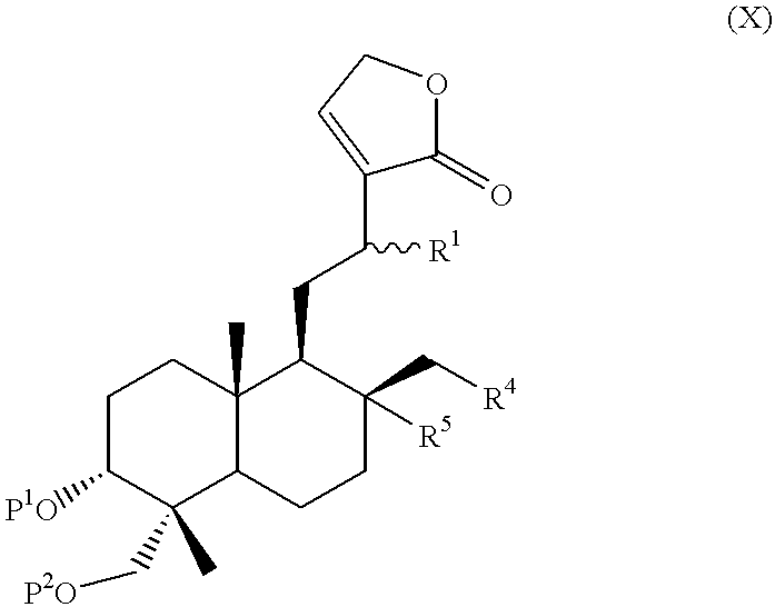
C1C([P1O])C(C[P2O])(C)C2C(C)(C1)C(CC(C1=CCOC1=O)[R1])C(C[R4])([R5])CC2
